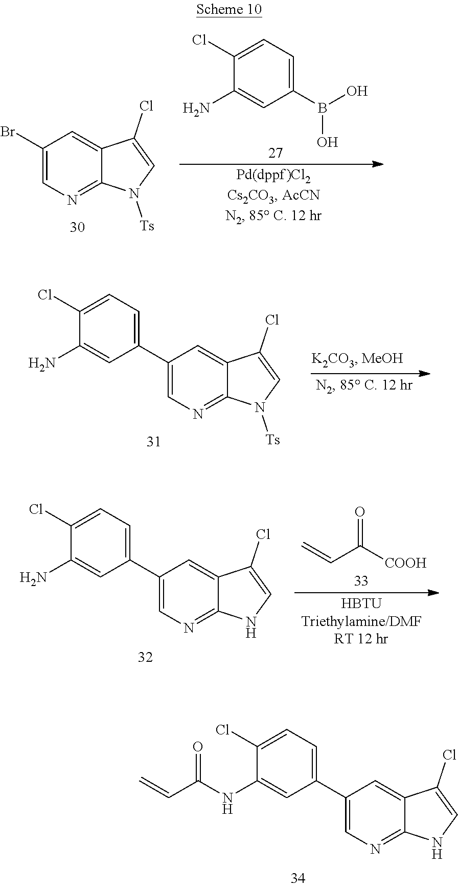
C1(B(O)O)=CC=C(Cl)C(N)=C1.C1(Br)=CN=C2C(=C1)C(Cl)=CN2[Ts].C1=C(C2=CC=C(Cl)C(N)=C2)C=C2C(=N1)N([Ts])C=C2Cl.C=CC([COOH])=O.C1=C(C2=CC=C(Cl)C(N)=C2)C=C2C(=N1)NC=C2Cl.C1=C(C2=CC=C(Cl)C(NC(C=C)=O)=C2)C=C2C(=N1)NC=C2Cl
